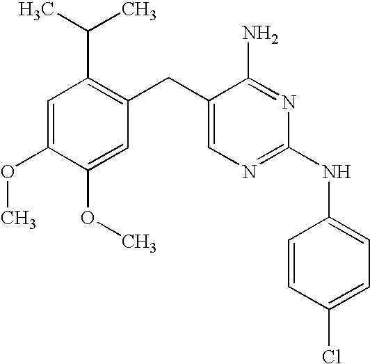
C1=C(OC)C(OC)=CC(CC2=CN=C(NC3=CC=C(Cl)C=C3)N=C2N)=C1C(C)C
